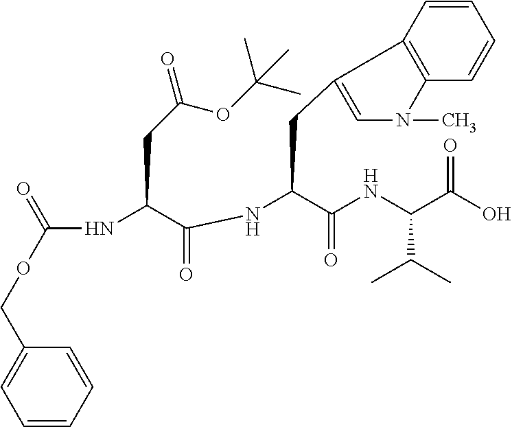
C1=CC(COC(NC(C(=O)NC(C(=O)NC(C(=O)[OH])C(C)C)CC2=CN(C)C3=C2C=CC=C3)CC(OC(C)(C)C)=O)=O)=CC=C1
